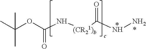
N([(CR21)b]C(=O)NN)C(OC(C)(C)C)=O
